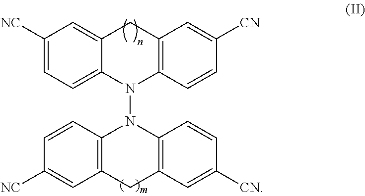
C1([NC])=CC=C2C(=C1)CC1=C(N2N2C3=C(CC4=C2C=CC([NC])=C4)C=C([CN])C=C3)C=CC([CN])=C1
